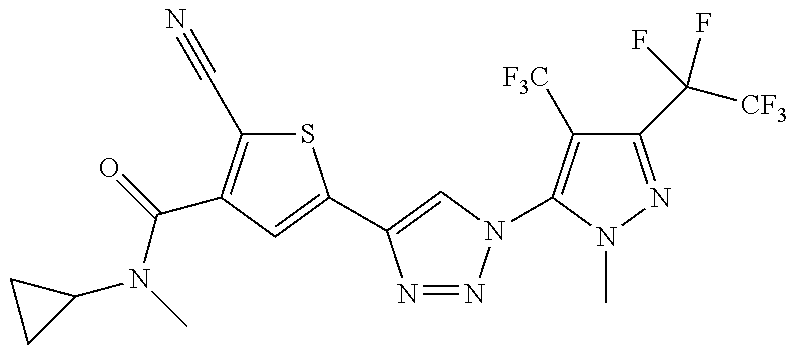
C1(N(C(=O)C2=C(C#N)SC(C3=CN(C4=C([F3C])C(C([CF3])(F)F)=NN4C)N=N3)=C2)C)CC1
